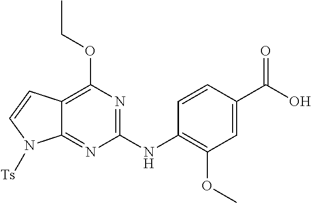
C1(NC2=C(OC)C=C(C(O)=O)C=C2)=NC(OCC)=C2C(=N1)N([Ts])C=C2
